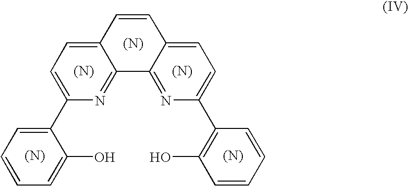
C1=CC2=CC=C(C3=CC=CC=C3O)N=C2C2=NC(C3=C(O)C=CC=C3)=CC=C12.[(N)].[(N)].[(N)].[(N)].[(N)]
